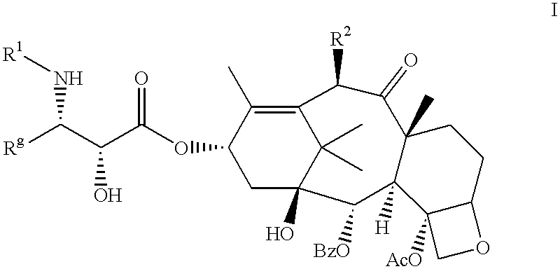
[Rg]C(C(C(=O)OC1CC2(O)C([BzO])C3([H])C(C)(C(=O)C([R2])C(=C1C)C2(C)C)CCC1C3([AcO])CO1)O)N[R1]
